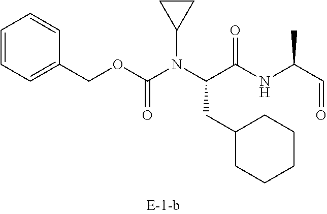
N(C(C(NC(C)C=O)=O)CC1CCCCC1)(C1CC1)C(OCC1=CC=CC=C1)=O
